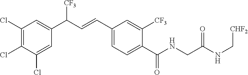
C1(Cl)=C(Cl)C(Cl)=CC(C(C=CC2=CC=C(C(NCC(NC[CHF2])=O)=O)C([CF3])=C2)[CF3])=C1
